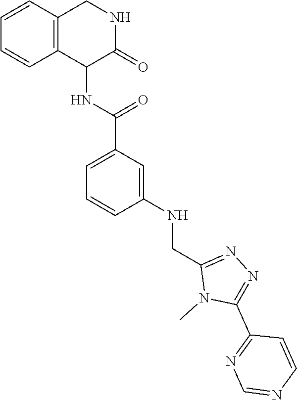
N(CC1=NN=C(C2=NC=NC=C2)N1C)C1=CC(C(NC2C3=C(C=CC=C3)CNC2=O)=O)=CC=C1
